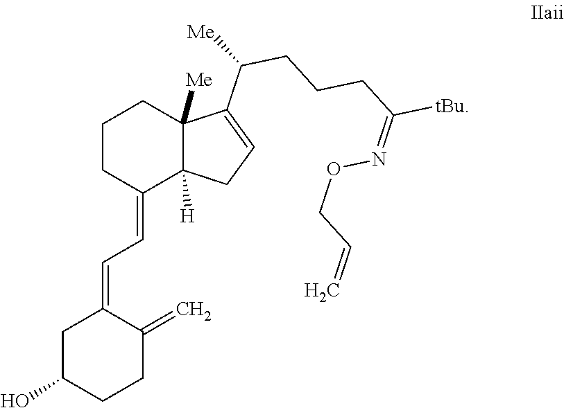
C1CC(=CC=C2CC(O)CCC2=C)C2([H])C([Me])(C1)C(C(CCCC([tBu])=NOCC=C)[Me])=CC2
